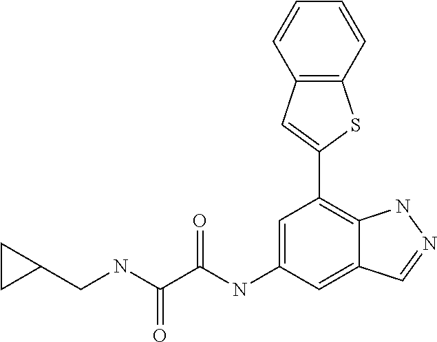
C(NC(=O)C(=O)NC1=CC(C2=CC3=C(S2)C=CC=C3)=C2C(=C1)C=NN2)C1CC1
